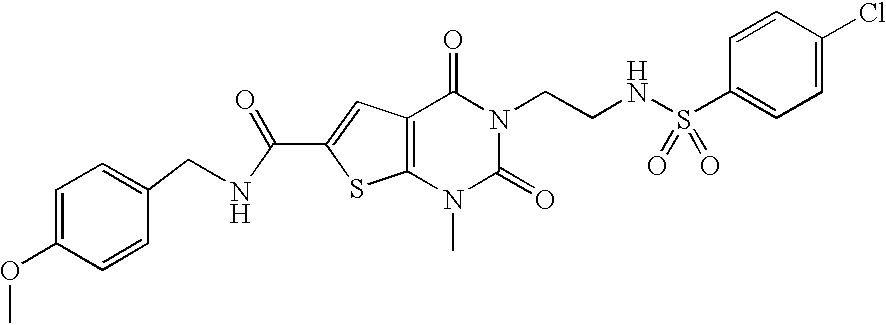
C1=C(OC)C=CC(CNC(C2=CC3=C(S2)N(C)C(=O)N(CCNS(C2=CC=C(Cl)C=C2)(=O)=O)C3=O)=O)=C1
